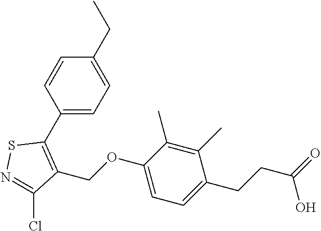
C1(C2=C(COC3=CC=C(CCC(=O)O)C(C)=C3C)C(Cl)=NS2)=CC=C(CC)C=C1
